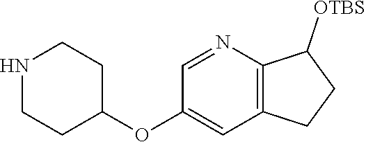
N1CCC(OC2=CC3=C(N=C2)C([OTBS])CC3)CC1
